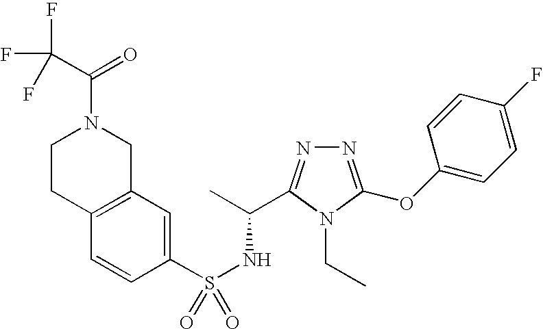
S(NC(C)C1=NN=C(OC2=CC=C(F)C=C2)N1CC)(=O)(C1=CC2=C(C=C1)CCN(C(C(F)(F)F)=O)C2)=O
